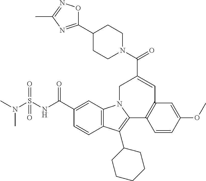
C12=C(C=C(C(NS(N(C)C)(=O)=O)=O)C=C1)N1C(=C2C2CCCCC2)C2=C(C=C(OC)C=C2)C=C(C(=O)N2CCC(C3=NC(C)=NO3)CC2)C1
